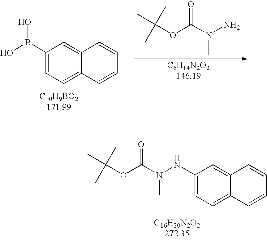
NN(C(OC(C)(C)C)=O)C.C12=CC(B(O)O)=CC=C1C=CC=C2.N(N(C(OC(C)(C)C)=O)C)C1=CC=C2C(=C1)C=CC=C2
